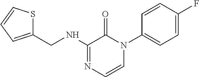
C1(CNC2=NC=CN(C3=CC=C(F)C=C3)C2=O)=CC=CS1
